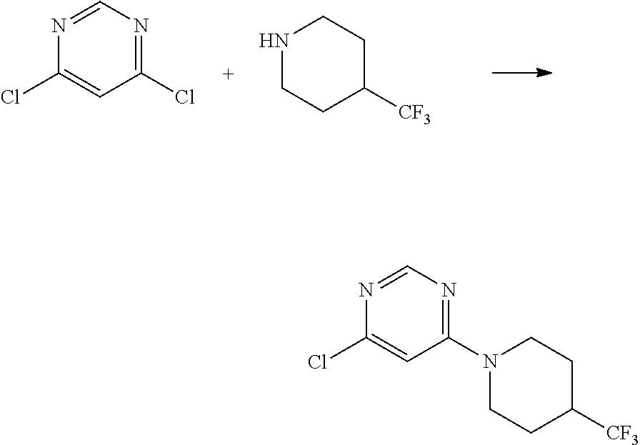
N1=CN=C(Cl)C=C1Cl.N1CCC([CF3])CC1.N1=CN=C(N2CCC([CF3])CC2)C=C1Cl
